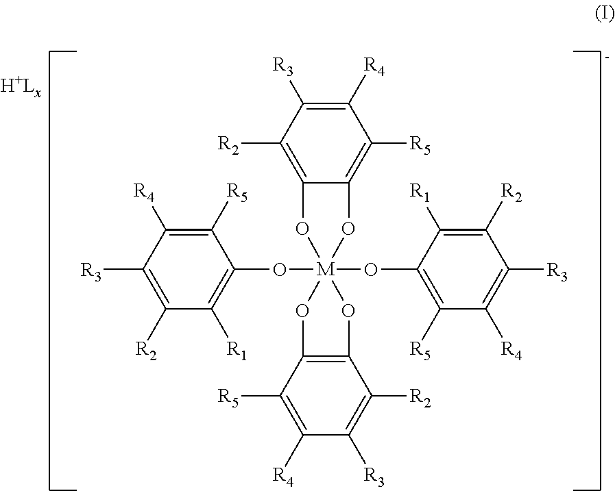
C1([R3])=C([R2])C([R1])=C(O[M]23(OC4=C([R5])C([R4])=C([R3])C([R2])=C4[R1])(OC4=C([R2])C([R3])=C([R4])C([R5])=C4O2)OC2=C(C([R2])=C([R3])C([R4])=C2[R5])O3)C([R5])=C1[R4]
